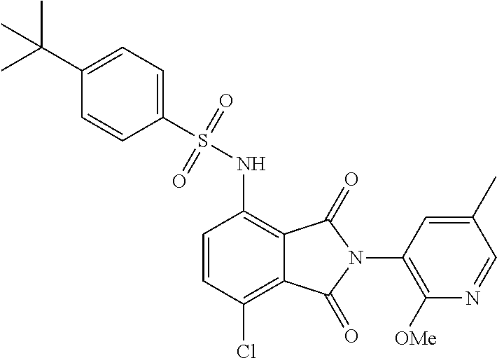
C1=CC(Cl)=C2C(=C1NS(=O)(=O)C1=CC=C(C(C)(C)C)C=C1)C(=O)N(C1=C([OMe])N=CC(C)=C1)C2=O
